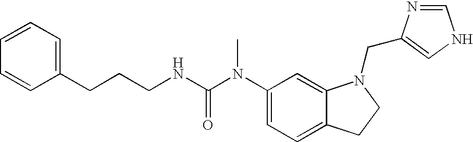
C1(N(C(NCCCC2=CC=CC=C2)=O)C)=CC=C2C(=C1)N(CC1=CNC=N1)CC2
